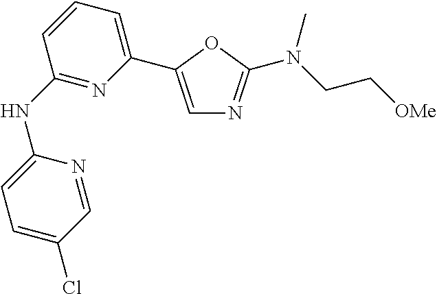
C1(NC2=NC(C3=CN=C(N(CC[OMe])C)O3)=CC=C2)=CC=C(Cl)C=N1
